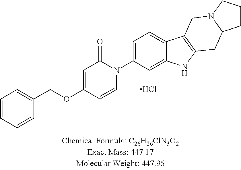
C1=CC=CC(COC2=CC(=O)N(C3=CC=C4C(=C3)NC3=C4CN4C(C3)CCC4)C=C2)=C1.Cl
